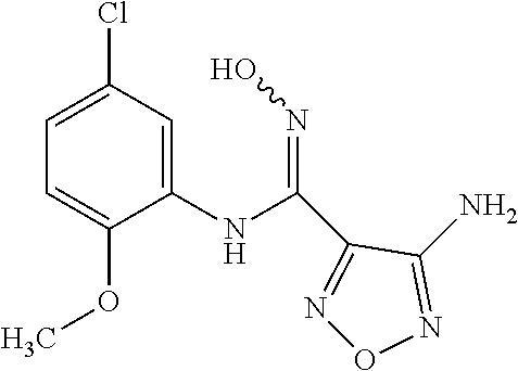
N1=C(N)C(C(NC2=CC(Cl)=CC=C2OC)=NO)=NO1
